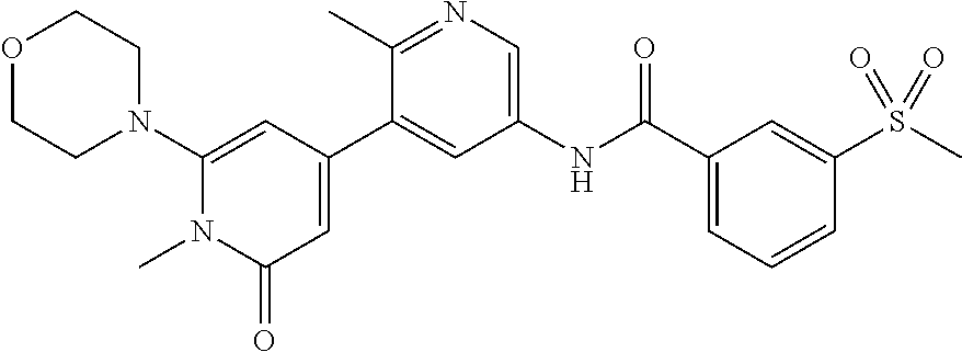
O1CCN(C2=CC(C3=CC(NC(C4=CC=CC(S(C)(=O)=O)=C4)=O)=CN=C3C)=CC(=O)N2C)CC1
